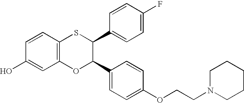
C1=CC2=C(C=C1O)OC(C1=CC=C(OCCN3CCCCC3)C=C1)C(C1=CC=C(F)C=C1)S2
